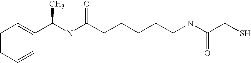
C1=CC=CC(C(NC(CCCCCNC(CS)=O)=O)C)=C1
